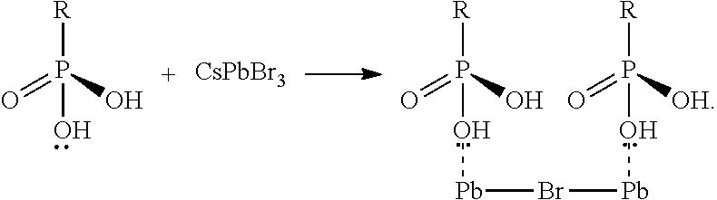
O=P(O)([R])O.[CsPbBr3].O=P(O)([R])O[Pb]Br[Pb]OP(=O)([OH])[R]
